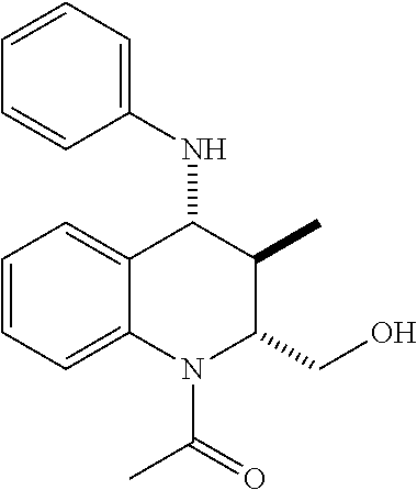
C1=CC=C2C(=C1)C(NC1=CC=CC=C1)C(C)C(CO)N2C(=O)C
